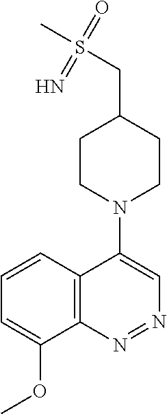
C12=C(N=NC=C1N1CCC(CS(C)(=O)=N)CC1)C(OC)=CC=C2
